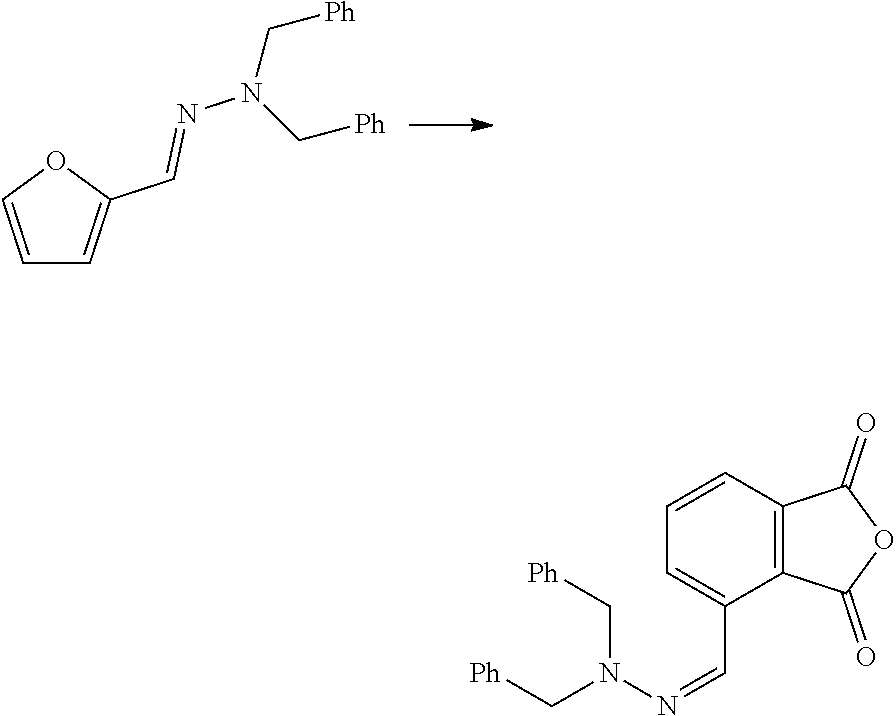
C1=COC(C=NN(C[Ph])C[Ph])=C1.[Ph]CN(C[Ph])N=CC1=CC=CC2=C1C(=O)OC2=O
